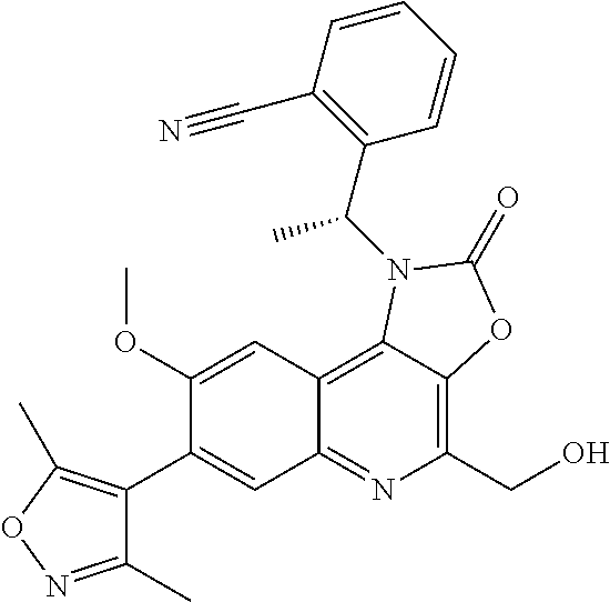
C1(C2=CC3=NC(CO)=C4C(=C3C=C2OC)N(C(C2=C(C#N)C=CC=C2)C)C(=O)O4)=C(C)ON=C1C
